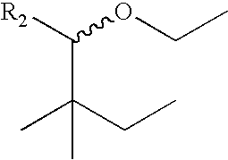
C(C(CC)(C)C)([R2])OCC
